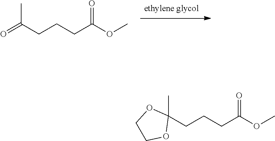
C(CC(OC)=O)CC(=O)C.C1(C)(CCCC(OC)=O)OCCO1
